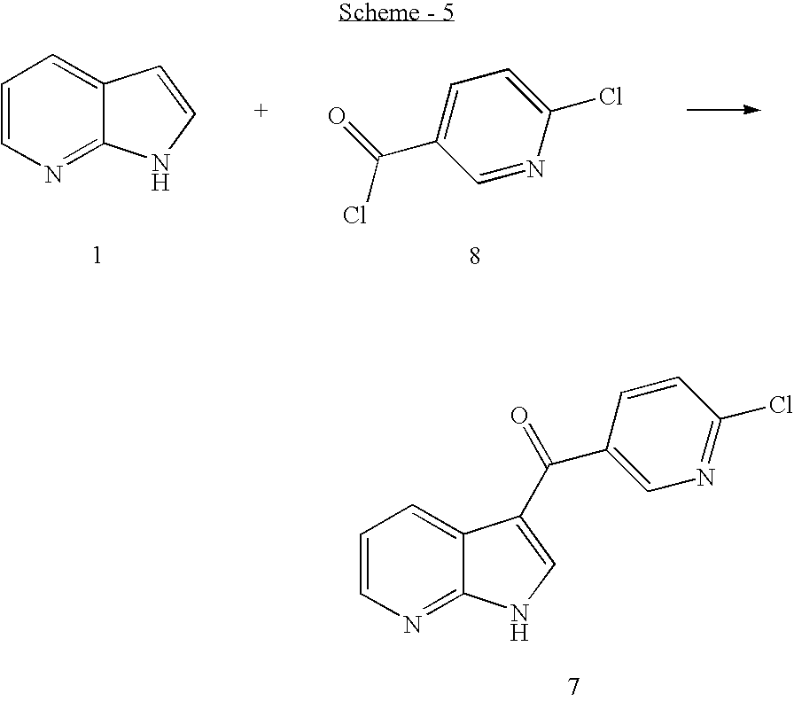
C1=CN=C2C(=C1)C(C(C1=CN=C(Cl)C=C1)=O)=CN2.C1=CN=C2C(=C1)C=CN2.C1(Cl)=CC=C(C(=O)Cl)C=N1
